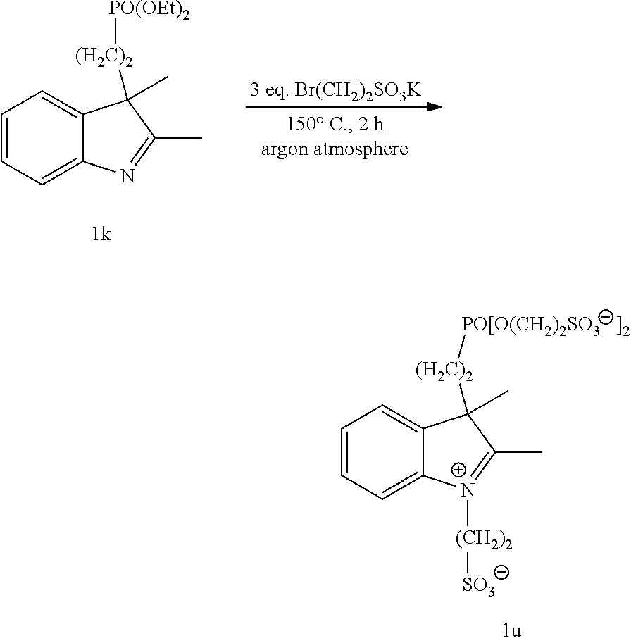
C1=CC=C2C(=C1)C(C)([(H2C)2][PO(OEt)2])C(C)=N2.[3 eq. Br(CH2)2SO3K].C1=CC=C2C(=C1)C(C)([(H2C)2][PO[O(CH2)2SO3   ]2])C(C)=[N+]2[(CH2)2][SO3]
